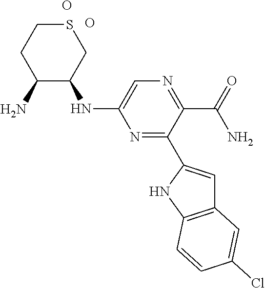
C1SCC(NC2=CN=C(C(=O)N)C(C3=CC4=C(N3)C=CC(Cl)=C4)=N2)C(N)C1.O.O
